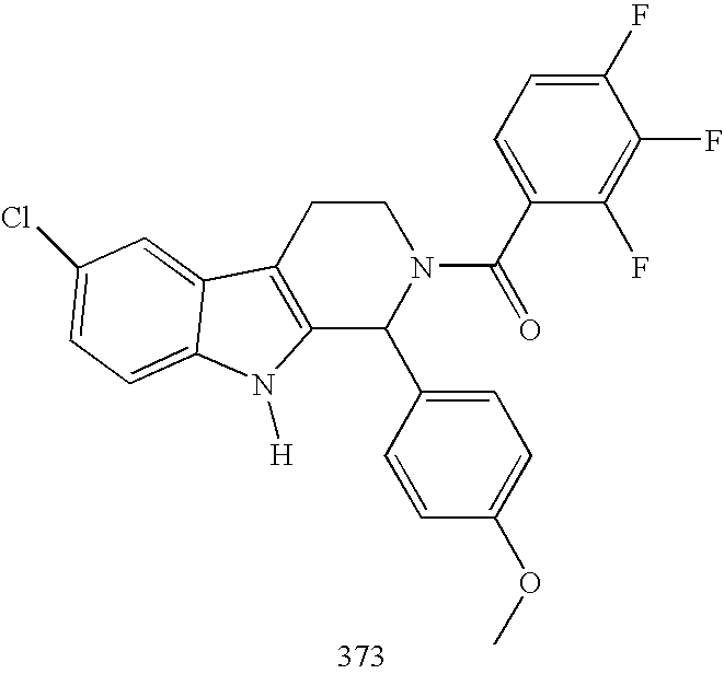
C12=C(CCN(C(=O)C3=CC=C(F)C(F)=C3F)C1C1=CC=C(OC)C=C1)C1=CC(Cl)=CC=C1N2[H]
